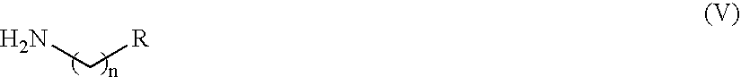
NC[R]
